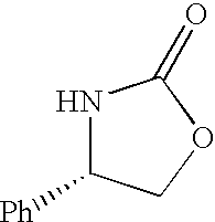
N1C([Ph])COC1=O
